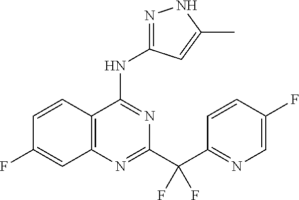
C12=C(N=C(C(C3=NC=C(F)C=C3)(F)F)N=C1NC1=NNC(C)=C1)C=C(F)C=C2
